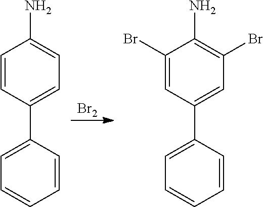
C1=CC(C2=CC=CC=C2)=CC=C1N.C1(Br)=CC(C2=CC=CC=C2)=CC(Br)=C1N.[Br2]
